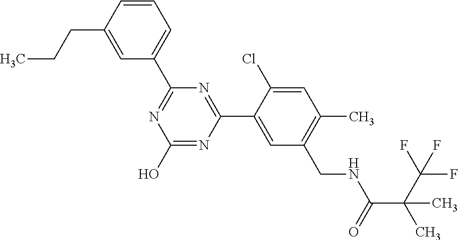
N1=C(C2=CC=CC(CCC)=C2)N=C(C2=CC(CNC(C(C(F)(F)F)(C)C)=O)=C(C)C=C2Cl)N=C1O
